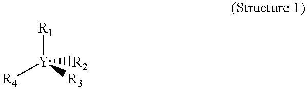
[R1][Y]([R4])([R3])[R2]
